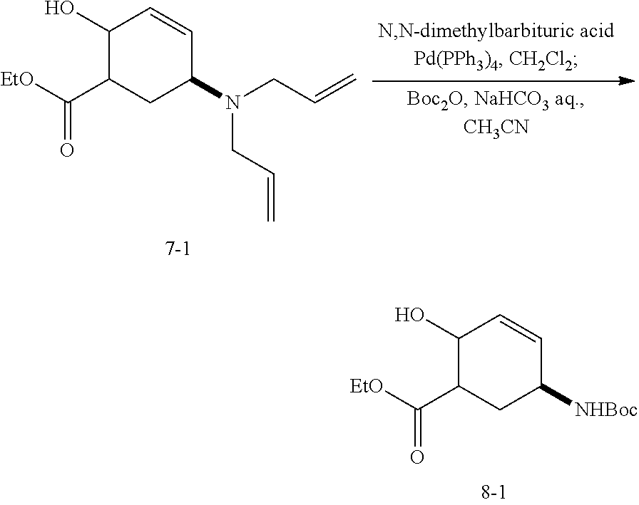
[EtO]C(C1CC([NHBoc])C=CC1O)=O.[EtO]C(C1CC(N(CC=C)CC=C)C=CC1O)=O
